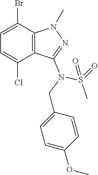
C1=C(Br)C2=C(C(Cl)=C1)C(N(CC1=CC=C(OC)C=C1)S(=O)(C)=O)=NN2C
